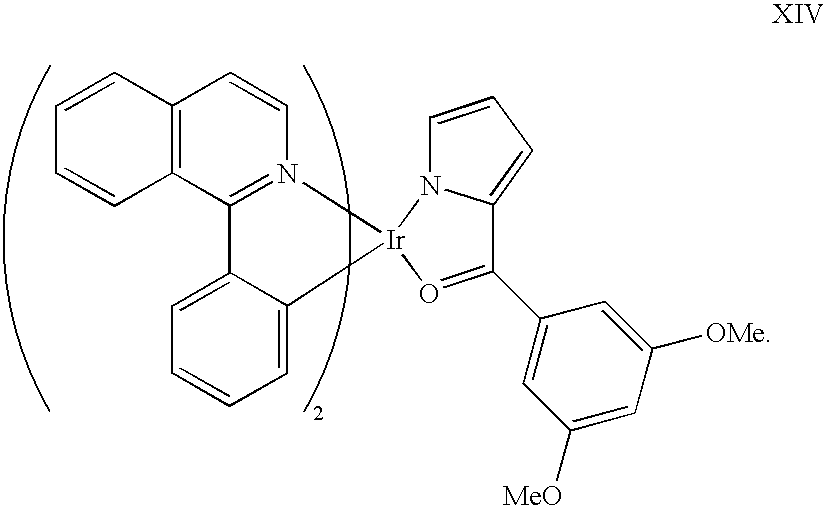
C12=C(C3=N(C=C1)[Ir]1(C4=CC=CC=C34)N3C=CC=C3C(C3=CC([MeO])=CC([OMe])=C3)=O1)C=CC=C2
